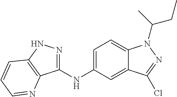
C1(NC2=CC=C3C(=C2)C(Cl)=NN3C(CC)C)=NNC2=C1N=CC=C2
